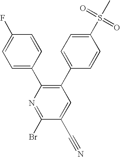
C1=C(C2=C(C3=CC=C(S(C)(=O)=O)C=C3)C=C(C#N)C(Br)=N2)C=CC(F)=C1
